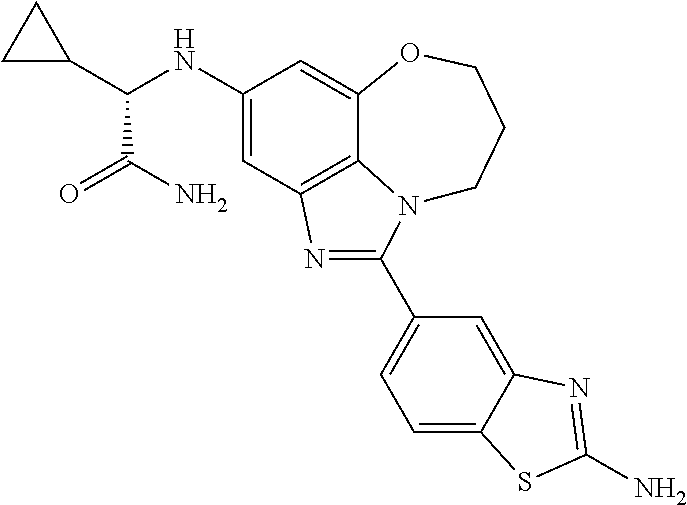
C1(NC(C2CC2)C(N)=O)=CC2=C3C(=C1)OCCCN3C(C1=CC=C3C(=C1)N=C(N)S3)=N2
